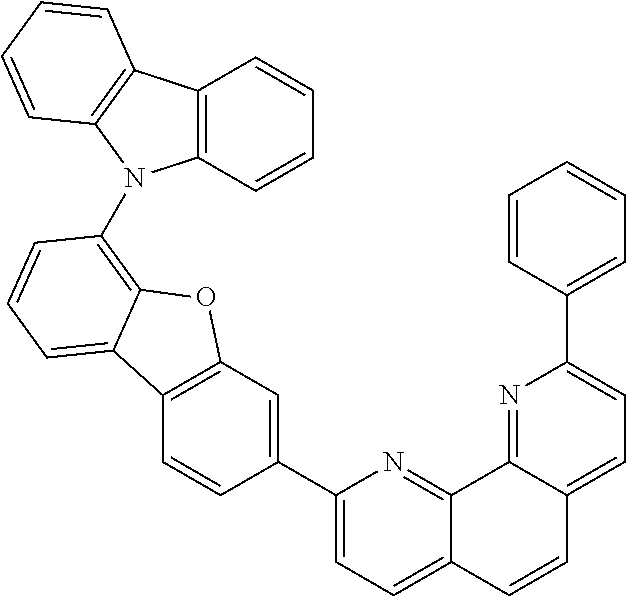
C12=C(C=C(C3=CC=C4C(=N3)C3=NC(C5=CC=CC=C5)=CC=C3C=C4)C=C1)OC1=C(N3C4=C(C5=C3C=CC=C5)C=CC=C4)C=CC=C21
